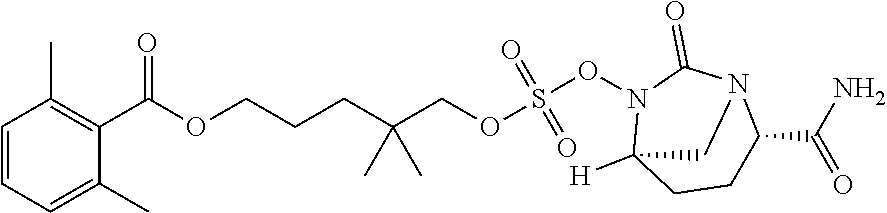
C(OCCCC(COS(=O)(=O)ON1C2([H])CCC(C(=O)N)N(C1=O)C2)(C)C)(=O)C1=C(C)C=CC=C1C
